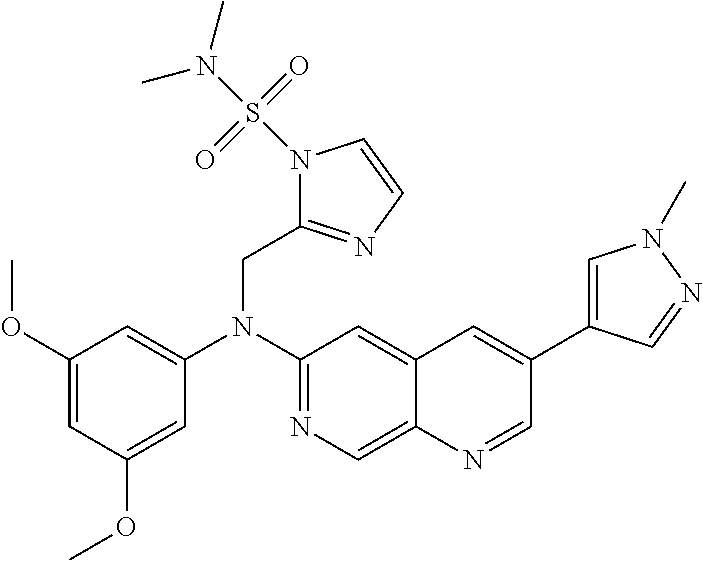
C1=C(OC)C=C(OC)C=C1N(C1=NC=C2C(=C1)C=C(C1=CN(C)N=C1)C=N2)CC1=NC=CN1S(N(C)C)(=O)=O
